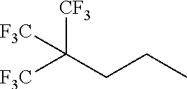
[CF3]C(CCC)([F3C])[F3C]
